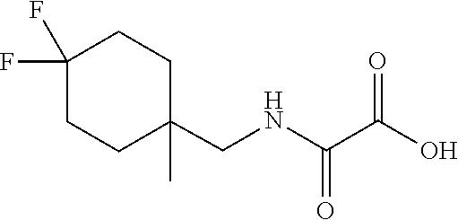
C1CC(CNC(C(O)=O)=O)(C)CCC1(F)F
